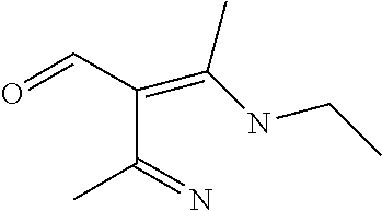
C(C(=N)C)(C=O)=C(NCC)C
